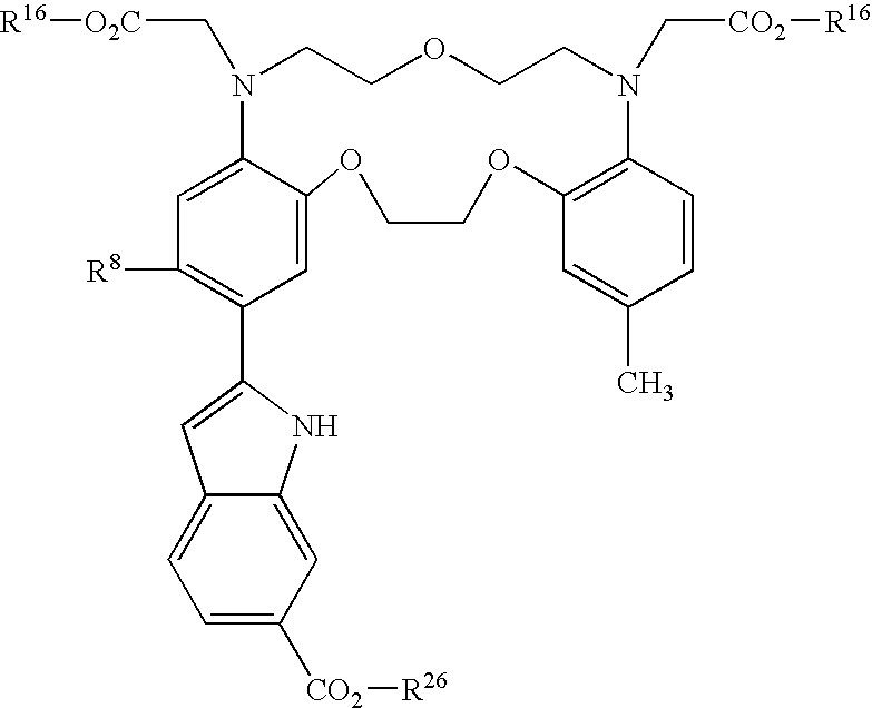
C1([R8])=C(C2=CC3=CC=C([CO2][R26])C=C3N2)C=C2C(=C1)N(C[O2C][R16])CCOCCN(C[CO2][R16])C1=C(C=C(C)C=C1)OCCO2
